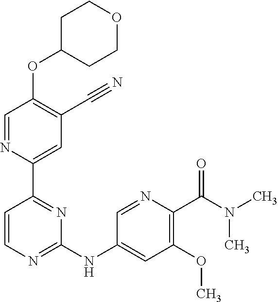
O(C1=C(C#N)C=C(C2=NC(NC3=CC(OC)=C(C(N(C)C)=O)N=C3)=NC=C2)N=C1)C1CCOCC1
